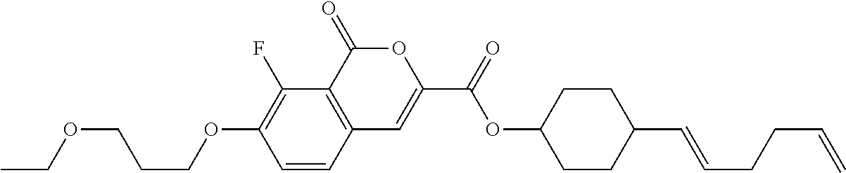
C1=CC2=C(C(F)=C1OCCCOCC)C(=O)OC(C(=O)OC1CCC(C=CCCC=C)CC1)=C2
